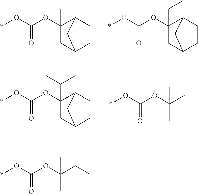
O(C1(C)CC2CCC1C2)C(=O)O*.O(C1(CC)CC2CCC1C2)C(=O)O*.O(C1(C(C)C)CC2CCC1C2)C(=O)O*.O(C(C)(C)C)C(=O)O*.O(C(C)(CC)C)C(=O)O*
